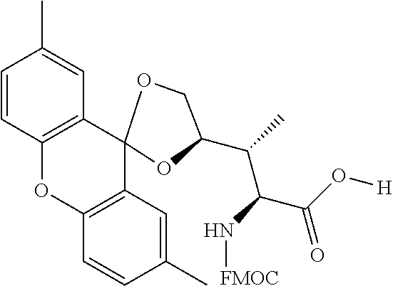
C1=CC2=C(C=C1C)C1(C3=C(O2)C=CC(C)=C3)OCC(C(C(C(=O)O[H])N[FMOC])C)O1
